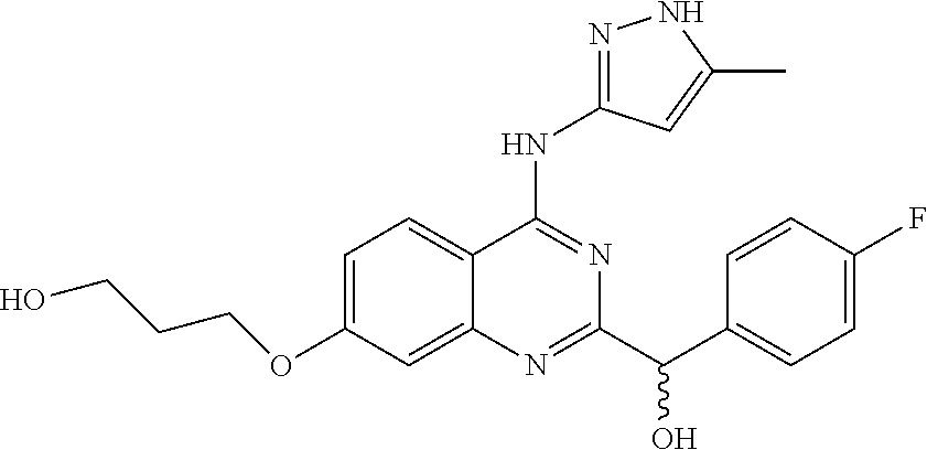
C1=C(OCCCO)C=C2C(=C1)C(NC1=NNC(C)=C1)=NC(C(C1=CC=C(F)C=C1)O)=N2
